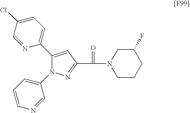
C1(C2=CC=C(Cl)C=N2)=CC(C(=O)N2CCCC(F)C2)=NN1C1=CC=CN=C1
